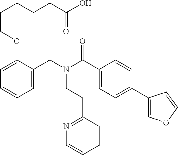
C1=C(CN(C(C2=CC=C(C3=COC=C3)C=C2)=O)CCC2=NC=CC=C2)C(OCCCCCC(O)=O)=CC=C1
